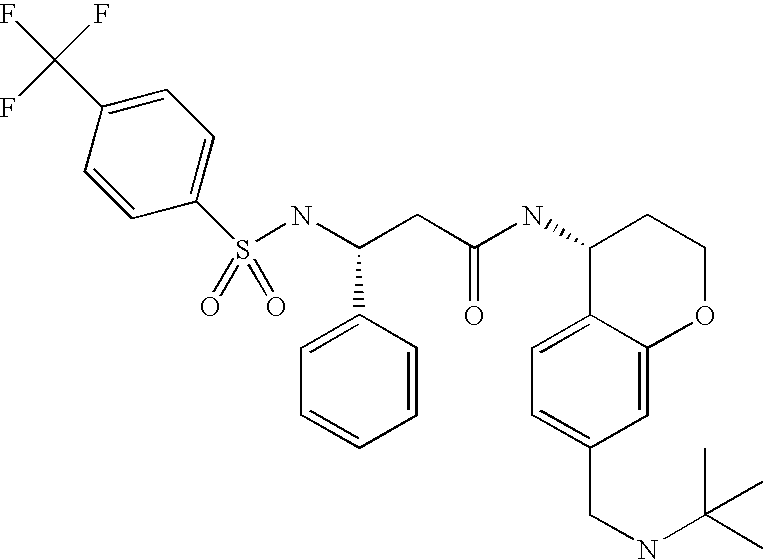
S(NC(CC(NC1C2=CC=C(CNC(C)(C)C)C=C2OCC1)=O)C1=CC=CC=C1)(=O)(=O)C1=CC=C(C(F)(F)F)C=C1
